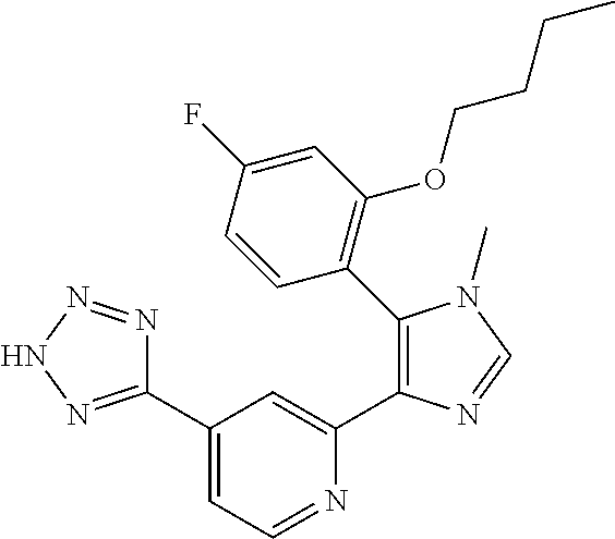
C1(C2=NNN=N2)=CC=NC(C2=C(C3=C(OCCCC)C=C(F)C=C3)N(C)C=N2)=C1
